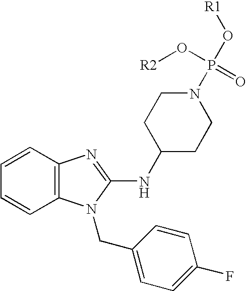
C1=CC2=C(C=C1)N(CC1=CC=C(F)C=C1)C(NC1CCN(P(O[R1])(O[R2])=O)CC1)=N2
